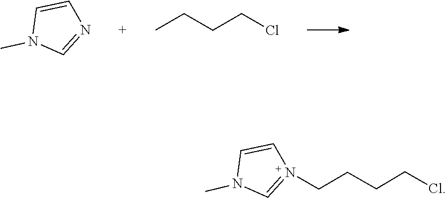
N1=CN(C)C=C1.C(CC)CCl.C1=CN(C)C=N1CCCCCl
